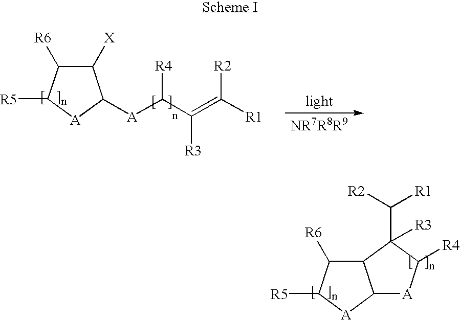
C1([X])C([R6])C([R5])[A]C1[A]C(C(=C([R1])[R2])[R3])[R4].C12C([R6])C([R5])[A]C1[A]C([R4])C2(C([R1])[R2])[R3]
